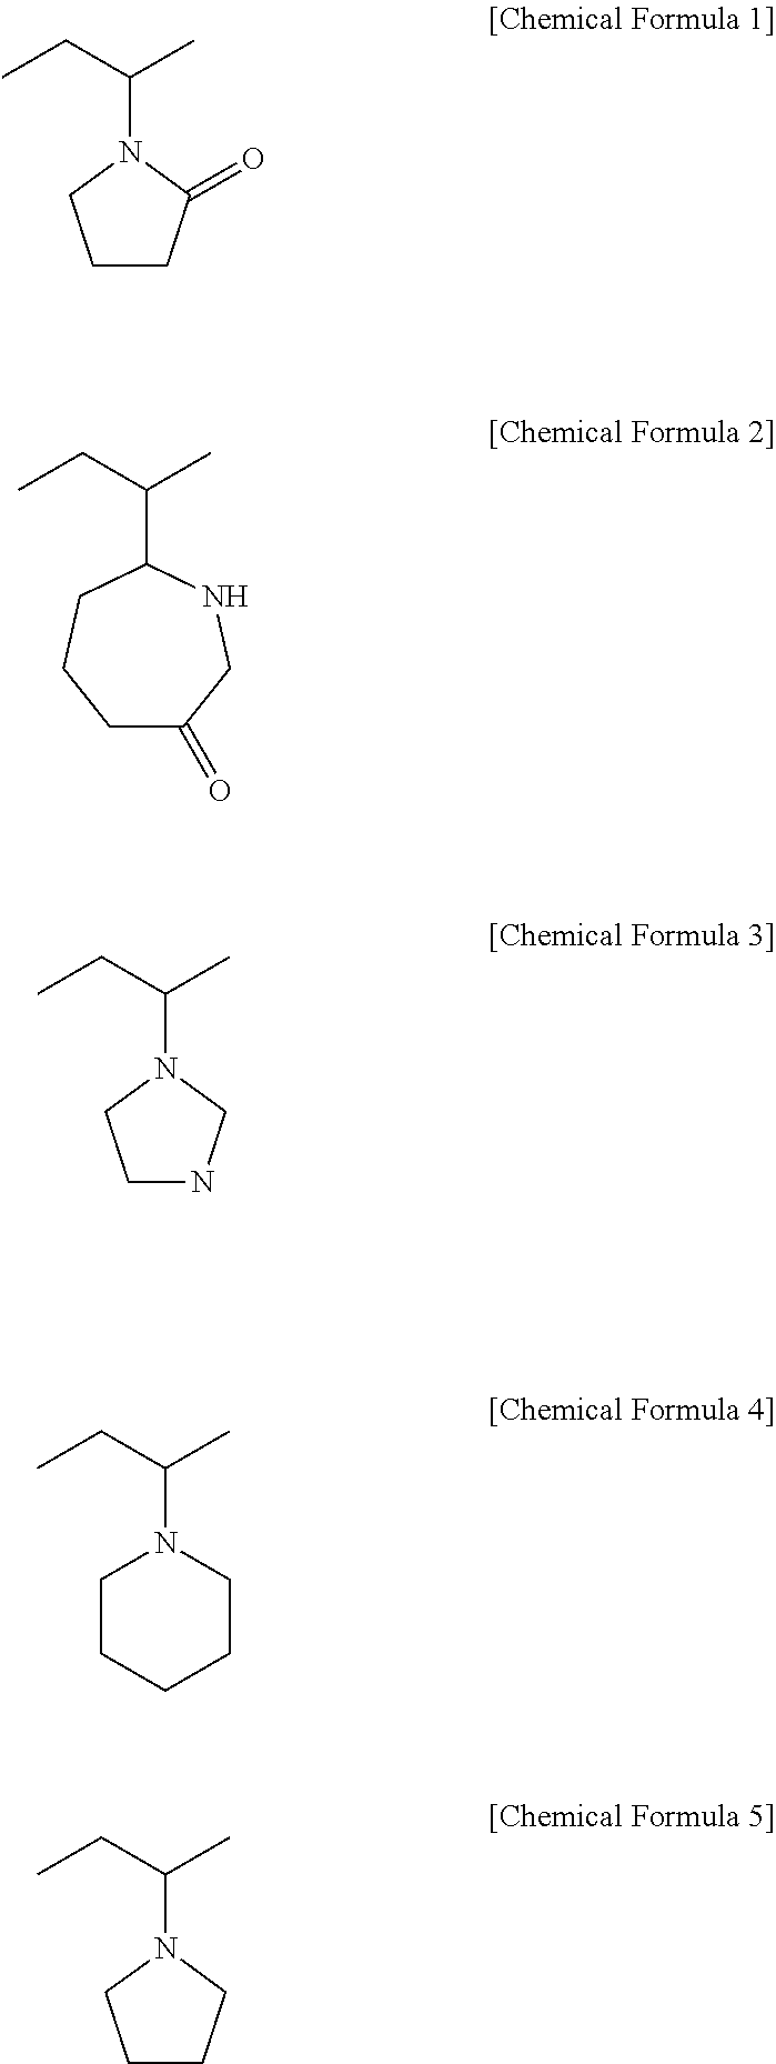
C1CC(=O)N(C(C)CC)C1.C1C(=O)CNC(C(C)CC)CC1.C1NCN(C(C)CC)C1.C1CCCCN1C(C)CC.N1(C(C)CC)CCCC1
